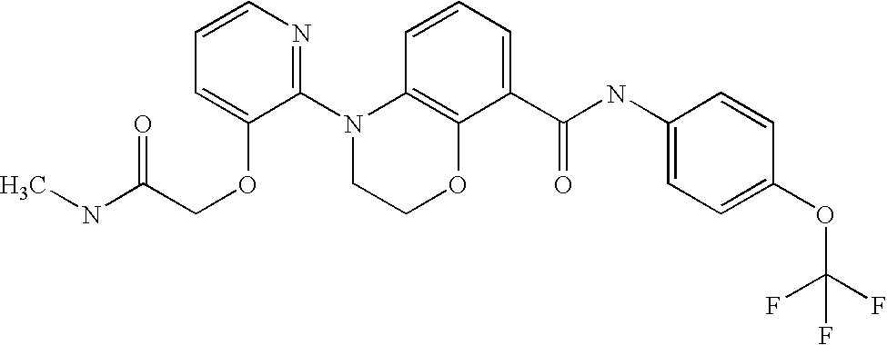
C1(N2CCOC3=C2C=CC=C3C(NC2=CC=C(OC(F)(F)F)C=C2)=O)=NC=CC=C1OCC(NC)=O
